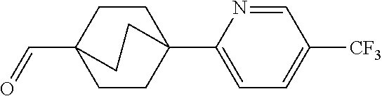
C1=NC(C23CCC(C=O)(CC2)CC3)=CC=C1[CF3]
